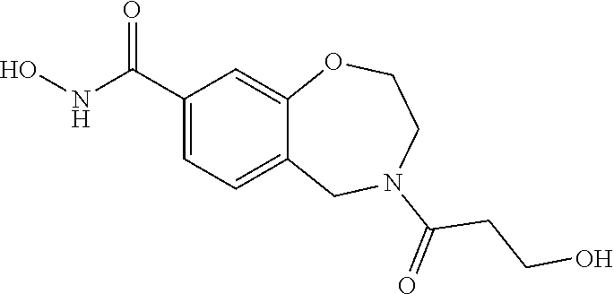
C1(C(NO)=O)=CC=C2C(=C1)OCCN(C(=O)CCO)C2
